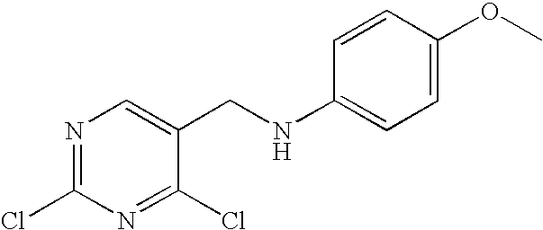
N1=C(Cl)N=C(Cl)C(CNC2=CC=C(OC)C=C2)=C1
